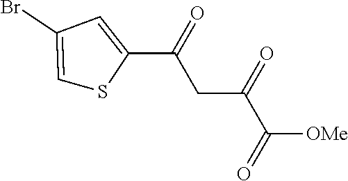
C1=C(Br)C=C(C(CC(C([OMe])=O)=O)=O)S1
